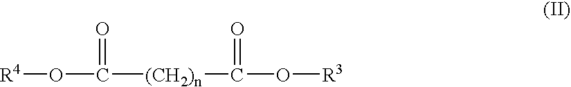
[R4]OC([(CH2)n]C(O[R3])=O)=O
